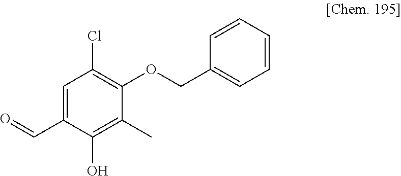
C1=C(C=O)C(O)=C(C)C(OCC2=CC=CC=C2)=C1Cl
